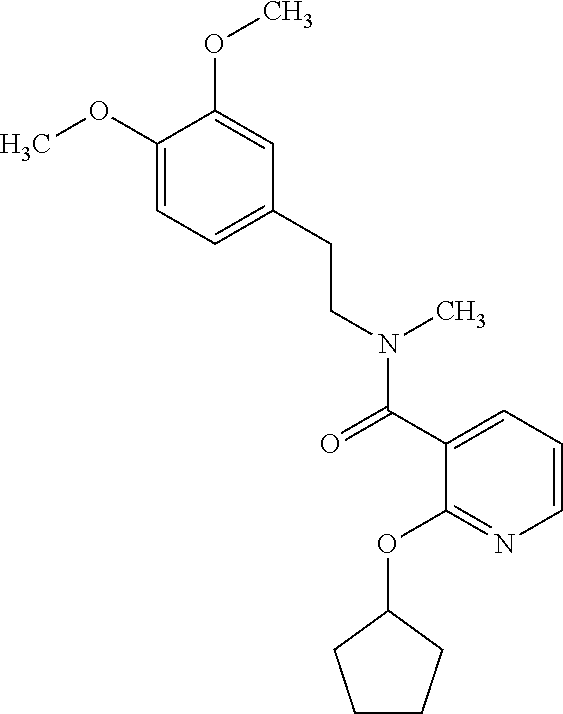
C1=C(CCN(C(C2=CC=CN=C2OC2CCCC2)=O)C)C=C(OC)C(OC)=C1
